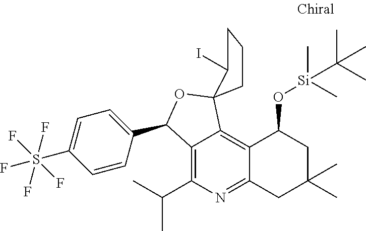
C1CC2(C(I)C1)C1=C3C(=NC(C(C)C)=C1C(C1=CC=C(S(F)(F)(F)(F)F)C=C1)O2)CC(C)(C)CC3O[Si](C)(C)C(C)(C)C
